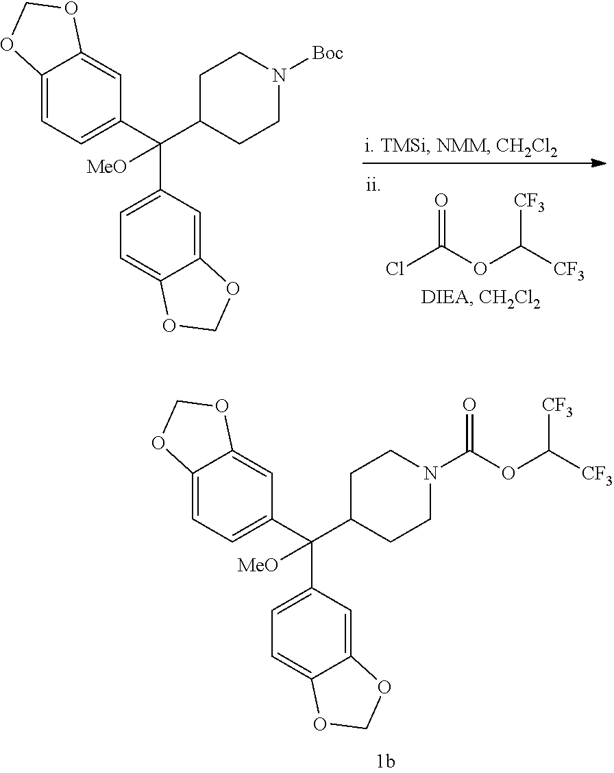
ClC(OC([CF3])[CF3])=O.C12=CC=C(C(C3=CC=C4C(=C3)OCO4)([MeO])C3CCN([Boc])CC3)C=C1OCO2.C12=CC=C(C(C3=CC=C4C(=C3)OCO4)([MeO])C3CCN(C(OC([CF3])[CF3])=O)CC3)C=C1OCO2
